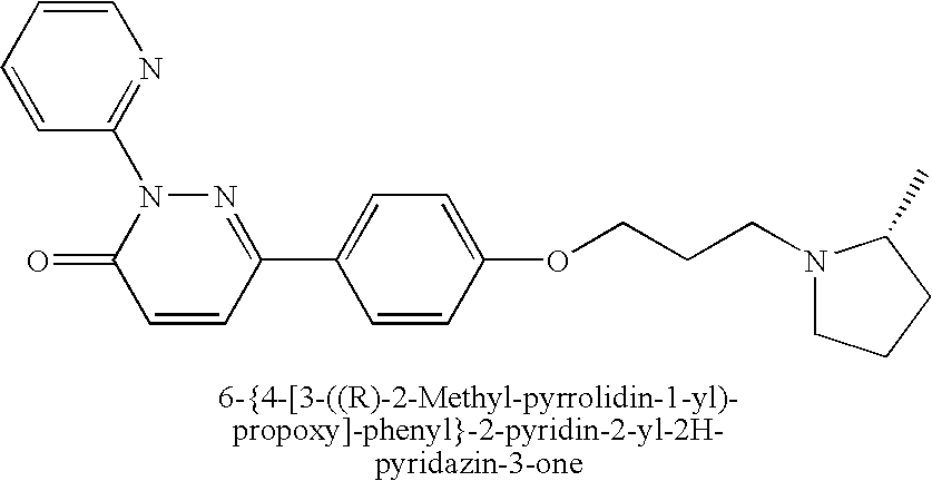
N1(CCCOC2=CC=C(C3=NN(C4=NC=CC=C4)C(=O)C=C3)C=C2)CCCC1C
